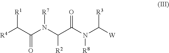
[R4]C(C(N(C(C(N(C([W])[R3])[R8])=O)[R2])[R7])=O)[R1]
